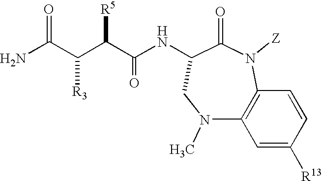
N1([Z])C(=O)C(NC(C([R5])C(C(N)=O)[R3])=O)CN(C)C2=C1C=CC([R13])=C2
